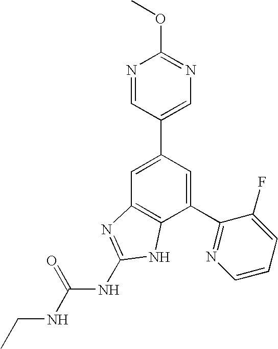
C1=C(C2=CN=C(OC)N=C2)C=C(C2=NC=CC=C2F)C2=C1N=C(NC(NCC)=O)N2
